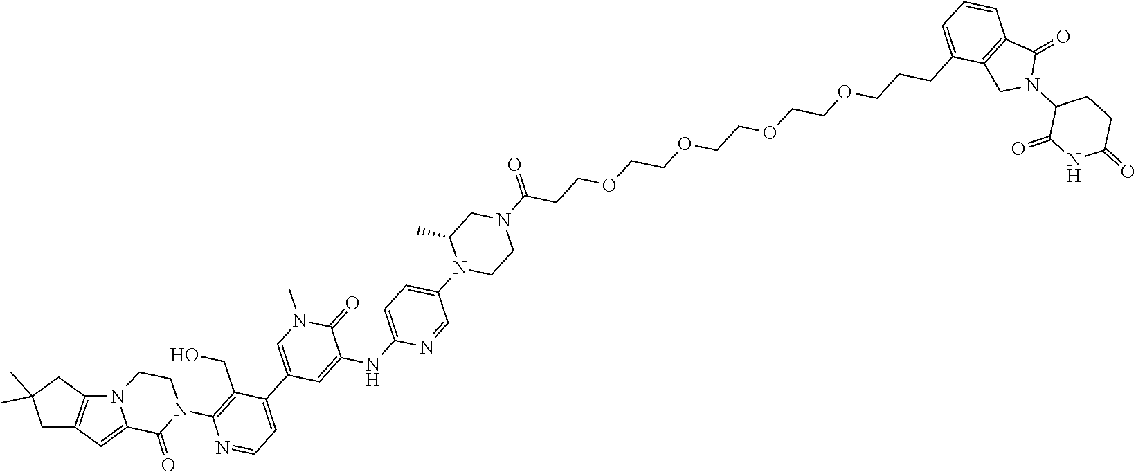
C1=C2C(=O)N(C3=C(CO)C(C4=CN(C)C(=O)C(NC5=CC=C(N6C(C)CN(C(=O)CCOCCOCCOCCOCCCC7=CC=CC8=C7CN(C7CCC(=O)NC7=O)C8=O)CC6)C=N5)=C4)=CC=N3)CCN2C2=C1CC(C)(C)C2
